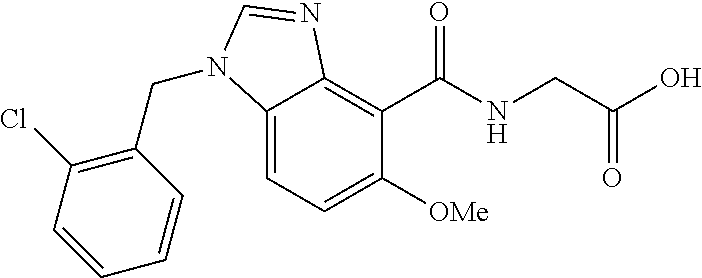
C12=CC=C([OMe])C(C(NCC(=O)O)=O)=C1N=CN2CC1=C(Cl)C=CC=C1
